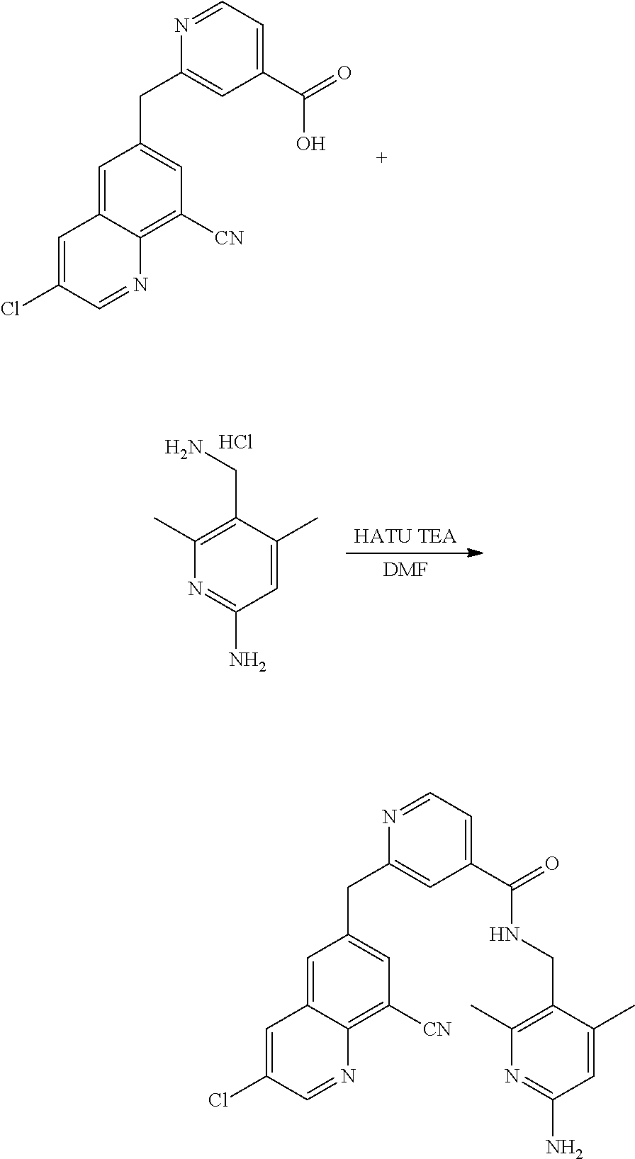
C1=C2C(=C([CN])C=C1CC1=CC(C(=O)NCC3=C(C)N=C(N)C=C3C)=CC=N1)N=CC(Cl)=C2.[DMF].[HATU TEA].N1=C(N)C=C(C)C(CN)=C1C.Cl.C1=C2C(=C([CN])C=C1CC1=CC(C(=O)O)=CC=N1)N=CC(Cl)=C2
